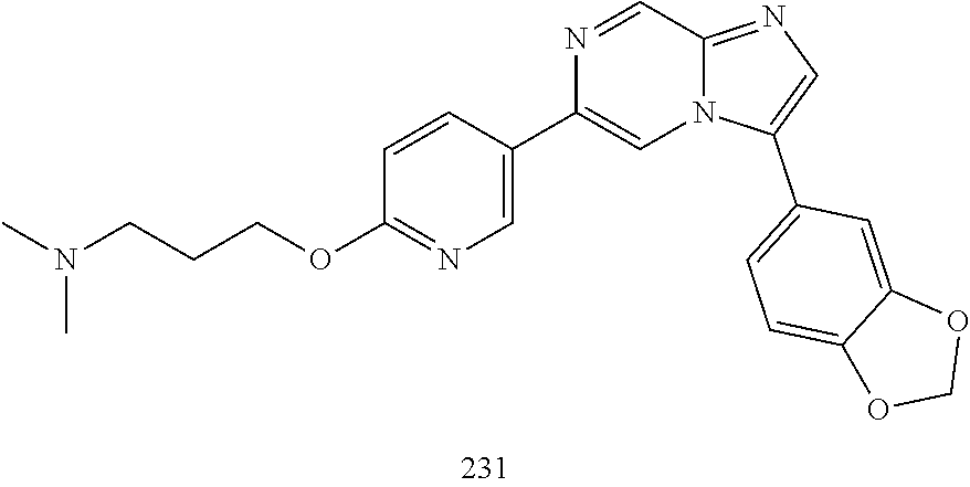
N(C)(CCCOC1=NC=C(C2=CN3C(C4=CC=C5C(=C4)OCO5)=CN=C3C=N2)C=C1)C
